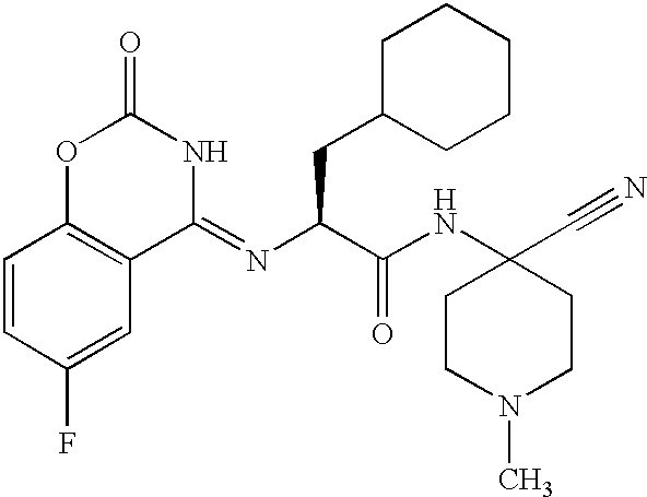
O1C(=O)NC(=NC(C(NC2(C#N)CCN(C)CC2)=O)CC2CCCCC2)C2=C1C=CC(F)=C2
